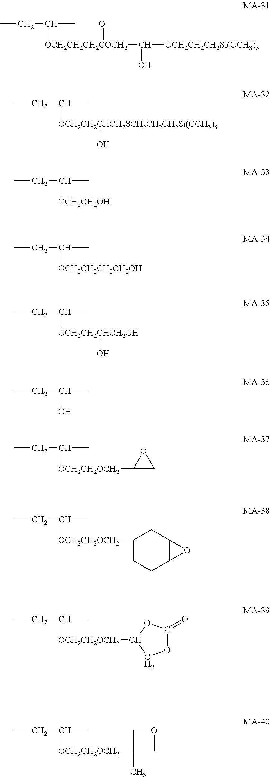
CCC(C)[OCH2CH2CH2COCH2](C([OCH2CH2CH2Si(OCH3)3])O)=O.CCC(C)[OCH2CH2CHCH2SCH2CH2CH2Si(OCH3)3]O.CCC(C)[OCH2CH2OH].CCC(C)[OCH2CH2CH2CH2OH].CCC(C)[OCH2CH2CHCH2OH]O.CCC(C)O.CCC(C)[OCH2CH2OCH2]C1CO1.CCC(C)[OCH2CH2OCH2]C1CCC2C(C1)O2.CCC(C)[OCH2CH2OCH2]C1OC(=O)OC1.CCC(C)[OCH2CH2OCH2]C1(C)COC1
